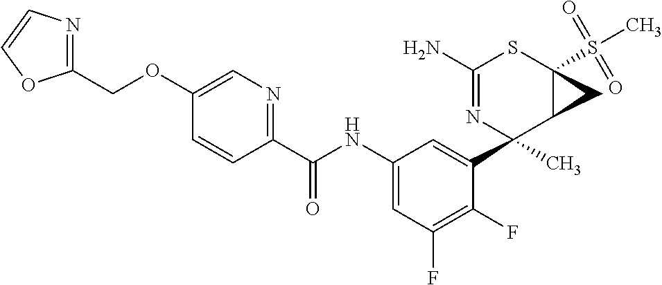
C1(N)=NC(C2=CC(NC(C3=NC=C(OCC4=NC=CO4)C=C3)=O)=CC(F)=C2F)(C)C2C(S(C)(=O)=O)(S1)C2
